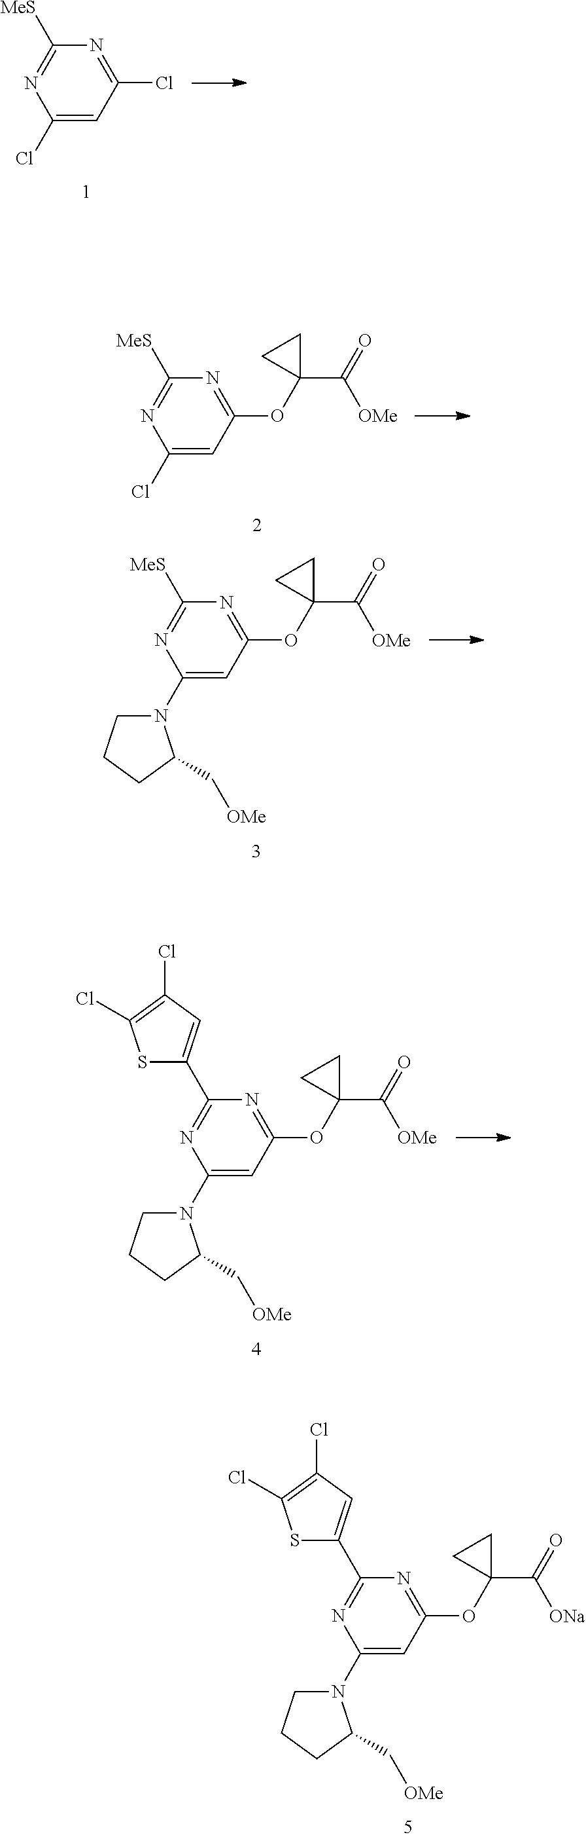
C1(Cl)=CC(Cl)=NC([MeS])=N1.C1(Cl)=CC(OC2(C(=O)[OMe])CC2)=NC([MeS])=N1.C1(N2CCCC2C[OMe])=CC(OC2(C(=O)[OMe])CC2)=NC([MeS])=N1.C1(N2CCCC2C[OMe])=CC(OC2(C(=O)[OMe])CC2)=NC(C2=CC(Cl)=C(Cl)S2)=N1.C1(N2CCCC2C[OMe])=CC(OC2(C(=O)[ONa])CC2)=NC(C2=CC(Cl)=C(Cl)S2)=N1
